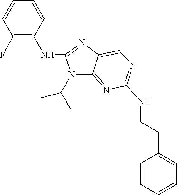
C12=NC(NCCC3=CC=CC=C3)=NC=C1N=C(NC1=C(F)C=CC=C1)N2C(C)C
